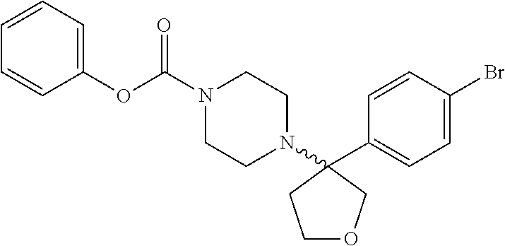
N1(C(=O)OC2=CC=CC=C2)CCN(C2(C3=CC=C(Br)C=C3)CCOC2)CC1
